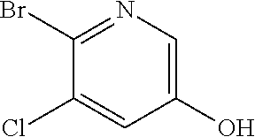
C1(Br)=NC=C(O)C=C1Cl
